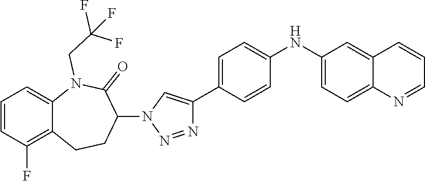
C1=CC(F)=C2C(=C1)N(CC(F)(F)F)C(=O)C(N1C=C(C3=CC=C(NC4=CC=C5C(=C4)C=CC=N5)C=C3)N=N1)CC2
